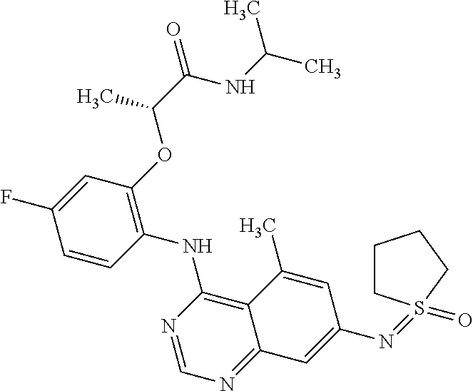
C1=CC(NC2=C3C(=NC=N2)C=C(N=S2(=O)CCCC2)C=C3C)=C(OC(C(=O)NC(C)C)C)C=C1F
